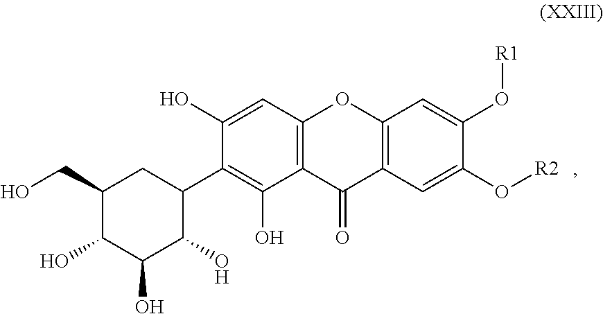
C12=C(C=C(O[R2])C(O[R1])=C1)C(=O)C1=C(O2)C=C(O)C(C2CC(CO)C(O)C(O)C2O)=C1O
